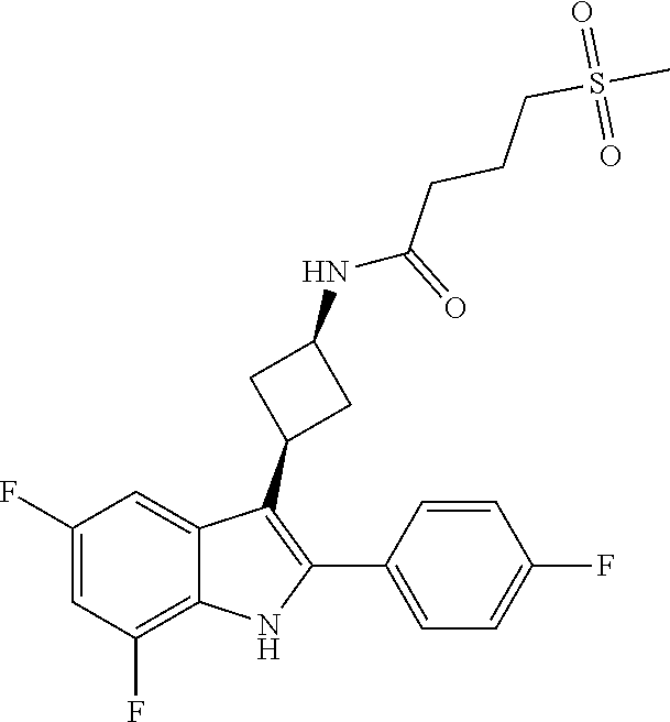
S(=O)(=O)(CCCC(NC1CC(C2=C(C3=CC=C(F)C=C3)NC3=C(F)C=C(F)C=C23)C1)=O)C
